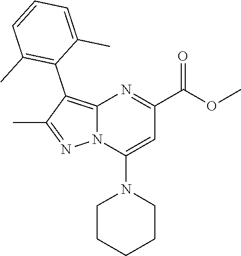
C12=C(C3=C(C)C=CC=C3C)C(C)=NN1C(N1CCCCC1)=CC(C(OC)=O)=N2
